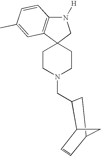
N1([H])C2=C(C3(C1)CCN(CC1C4C=CC(C1)C4)CC3)C=C(C)C=C2
